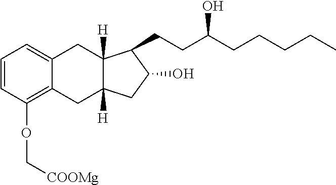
C1=CC(OC[COOMg])=C2C(=C1)CC1([H])C([H])(C2)CC(O)C1CCC(CCCCC)O
